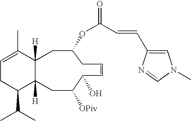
C1=C(C)C2([H])C([H])(C(C(C)C)C1)CC([OPiv])C(O)C=CCC(OC(=O)C=CC1=CN(C)C=N1)C2
